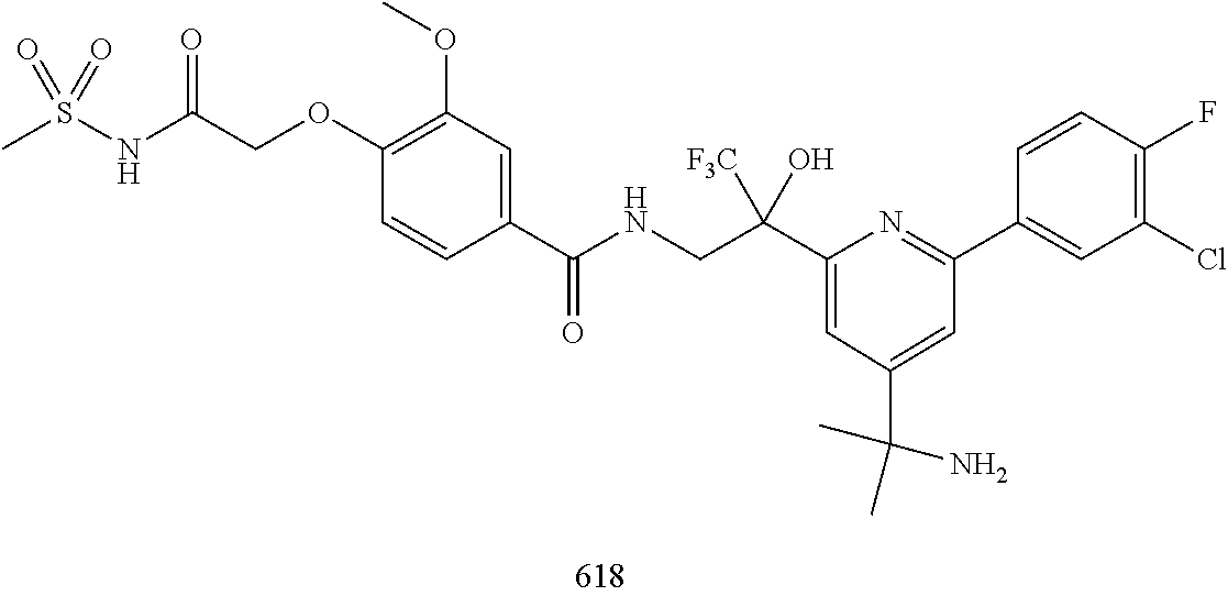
C1=C(C(NCC(C2=CC(C(C)(N)C)=CC(C3=CC(Cl)=C(F)C=C3)=N2)([F3C])O)=O)C=CC(OCC(NS(C)(=O)=O)=O)=C1OC
